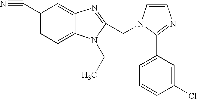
C1(C#N)=CC=C2C(=C1)N=C(CN1C=CN=C1C1=CC=CC(Cl)=C1)N2CC
